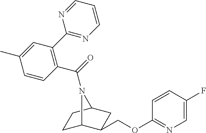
C1C2C(COC3=NC=C(F)C=C3)CC(C1)N2C(=O)C1=C(C2=NC=CC=N2)C=C(C)C=C1
